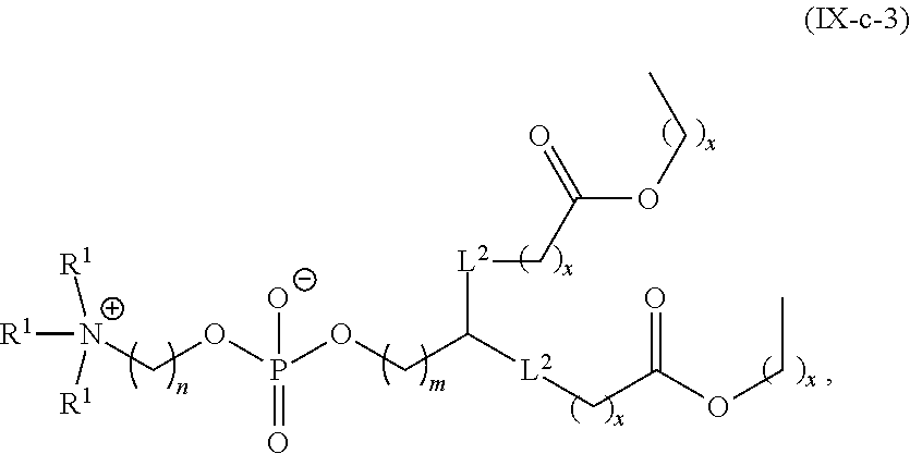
[R1][N+](COP(OCC([L2]CC(OCC)=O)[L2]CC(OCC)=O)(=O)[O-])([R1])[R1]
